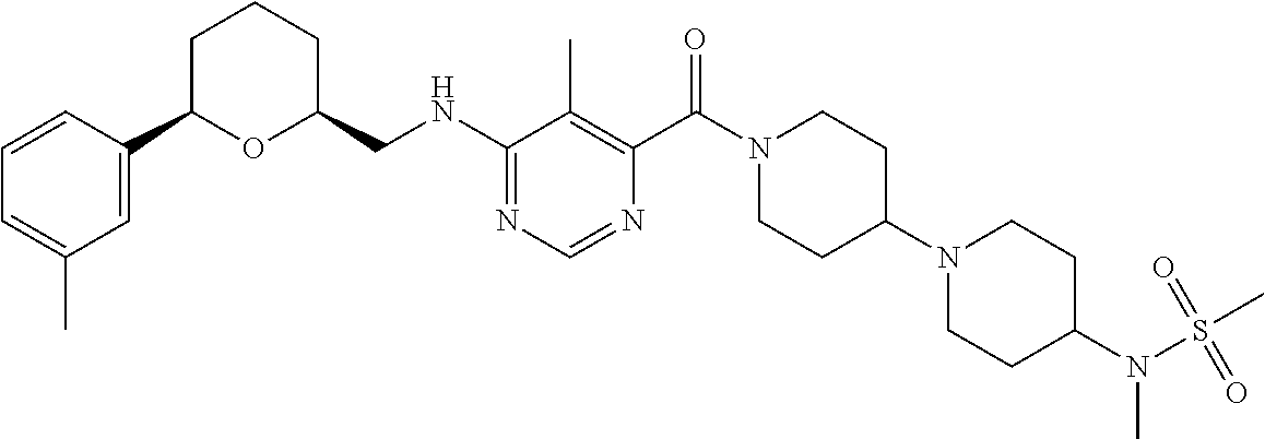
N(C1=NC=NC(C(N2CCC(N3CCC(N(S(=O)(C)=O)C)CC3)CC2)=O)=C1C)CC1CCCC(C2=CC(C)=CC=C2)O1
